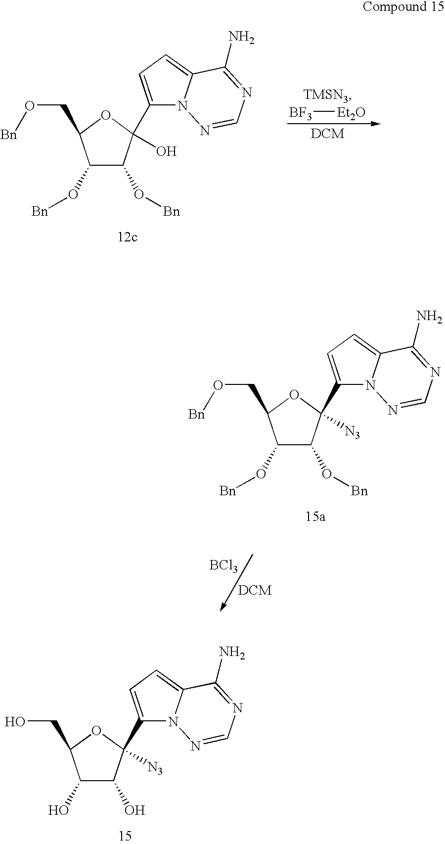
C1(O[Bn])C(O[Bn])C(C2=CC=C3N2N=CN=C3N)(O)OC1CO[Bn].[BF3][Et2O].C1(O[Bn])C(O[Bn])C(C2=CC=C3N2N=CN=C3N)([N3])OC1CO[Bn].[DCM].[BCl3].C1(O)C(O)C(C2=CC=C3N2N=CN=C3N)([N3])OC1CO
